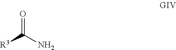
O=C(N)[R3]
